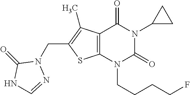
C12=C(N(CCCCF)C(=O)N(C3CC3)C1=O)SC(CN1C(=O)NC=N1)=C2C
